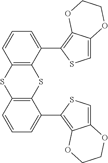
C12=C(C(C3=C4C(=CS3)OCCO4)=CC=C1)SC1=C(S2)C=CC=C1C1=C2C(=CS1)OCCO2
